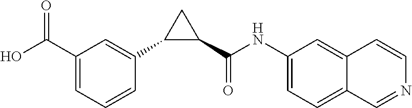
C1=C(C(O)=O)C=C(C2C(C(NC3=CC=C4C(=C3)C=CN=C4)=O)C2)C=C1
